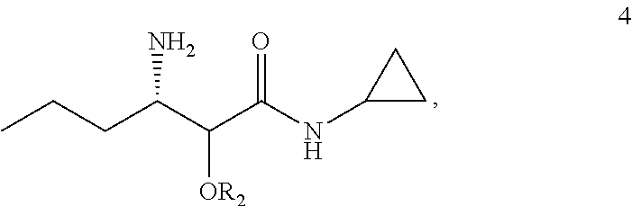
CCCC(C(C(NC1CC1)=O)[OR2])N
